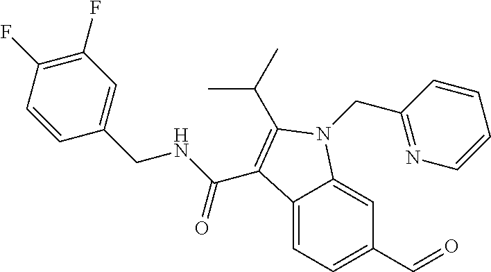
C1(F)=C(F)C=CC(CNC(=O)C2=C(C(C)C)N(CC3=NC=CC=C3)C3=CC(C=O)=CC=C32)=C1
